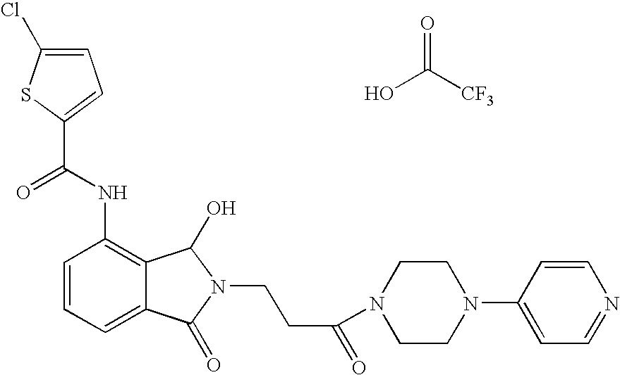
C1=C(Cl)SC(C(NC2=C3C(=CC=C2)C(=O)N(CCC(=O)N2CCN(C4=CC=NC=C4)CC2)C3O)=O)=C1.OC([CF3])=O
